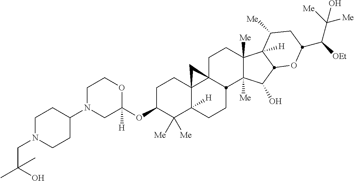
C1N(C2CCN(CC(C)(O)C)CC2)CC(OC2C([Me])([Me])C3([H])C4(CC2)C2(CCC5([Me])C([Me])(C(O)C6C5([H])C([Me])CC(C([OEt])C([Me])([Me])O)O6)C2CC3)C4)([H])OC1
